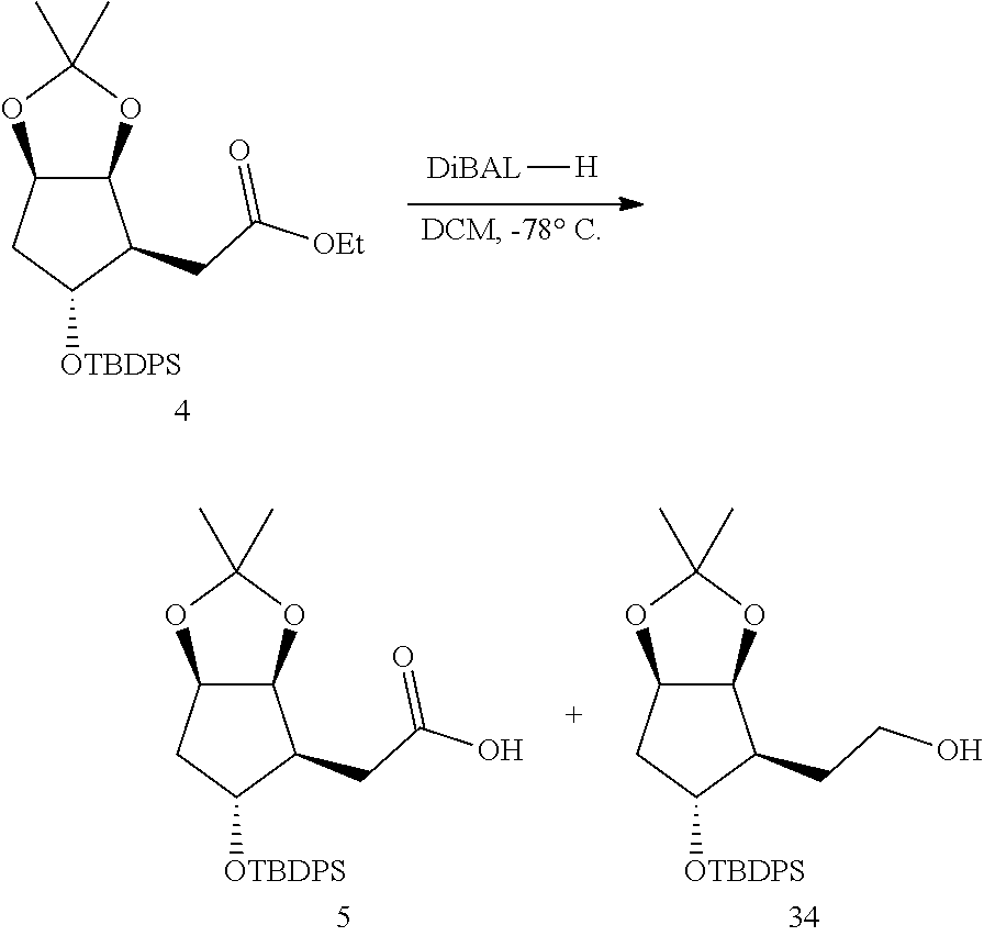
C12C(OC(C)(C)O1)C(CC([OEt])=O)C([OTBDPS])C2.[DiBAL][H].C12C(OC(C)(C)O1)C(CC(O)=O)C([OTBDPS])C2.C12C(OC(C)(C)O1)C(CCO)C([OTBDPS])C2
